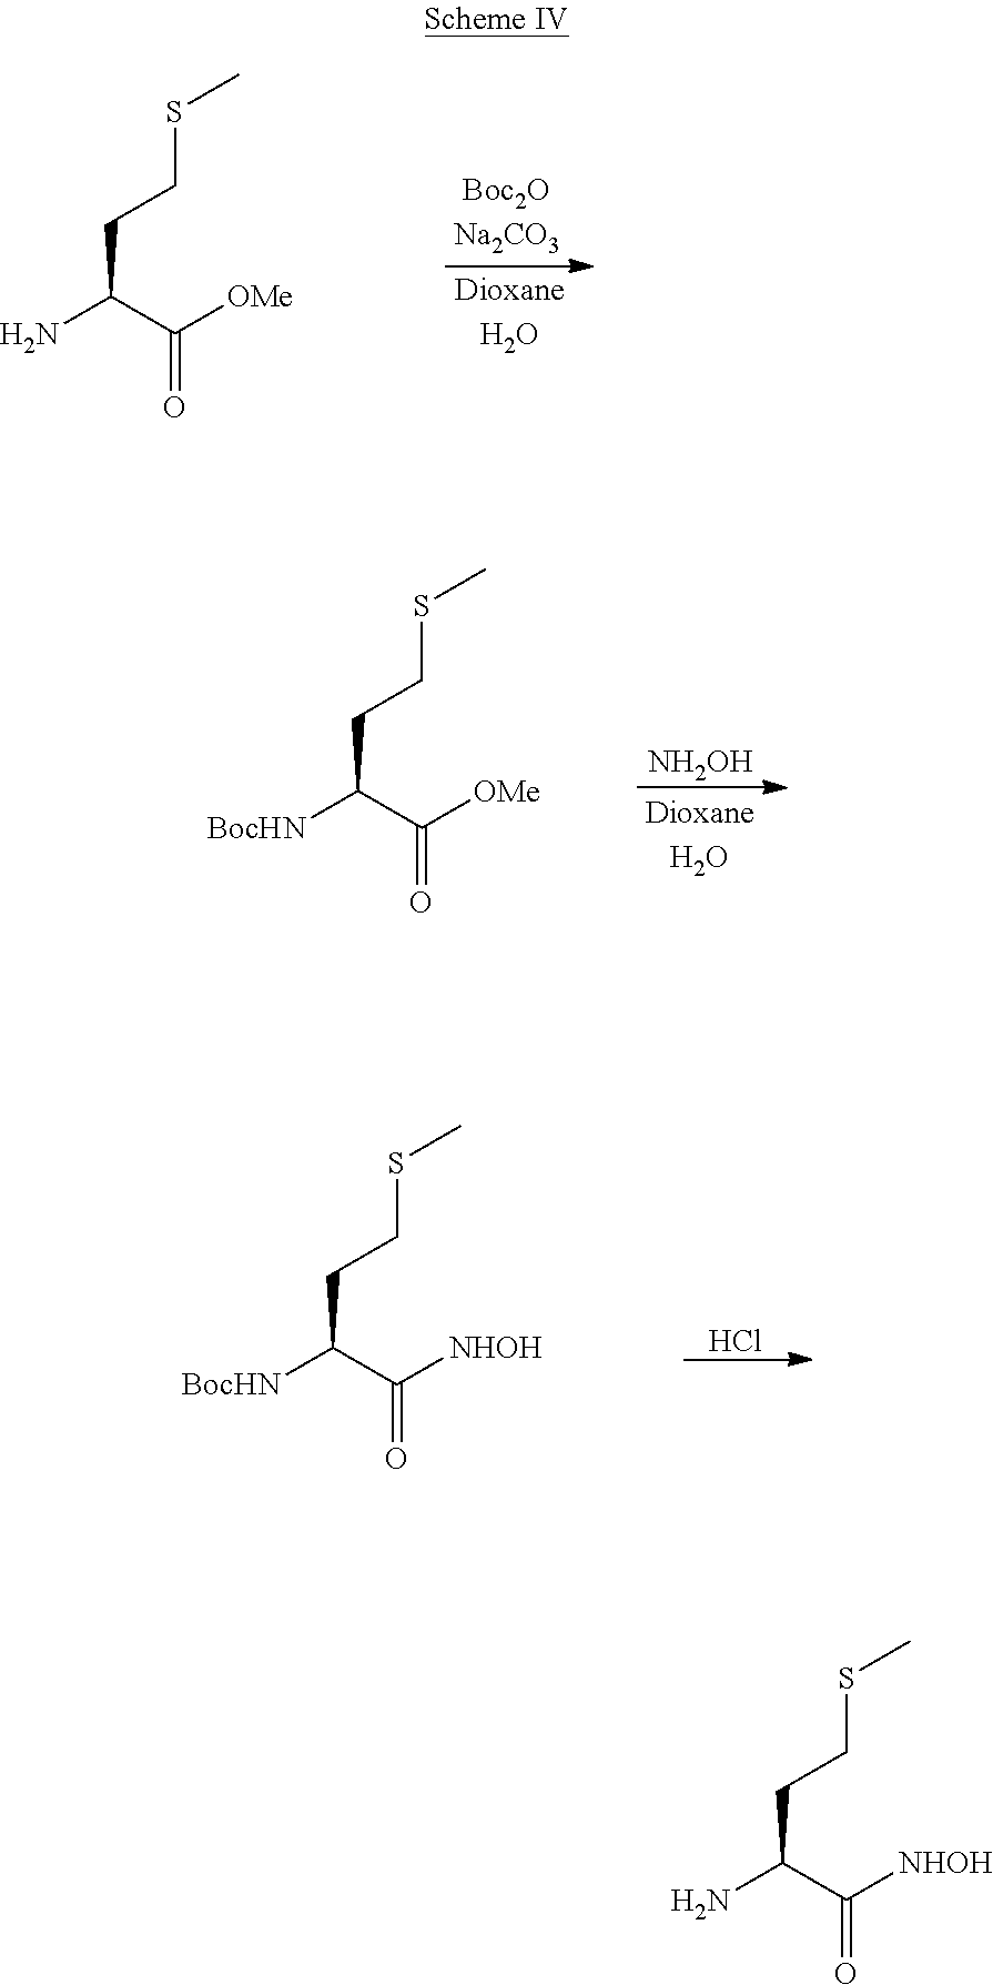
[BocHN]C(C([OMe])=O)CCSC.[NH2OH].NC(C([NHOH])=O)CCSC.NC(C([OMe])=O)CCSC.[BocHN]C(C([NHOH])=O)CCSC.Cl
